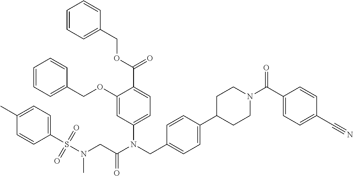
C1(OCC2=CC=CC=C2)=CC(N(CC2=CC=C(C3CCN(C(C4=CC=C(C#N)C=C4)=O)CC3)C=C2)C(CN(S(C2=CC=C(C)C=C2)(=O)=O)C)=O)=CC=C1C(=O)OCC1=CC=CC=C1
